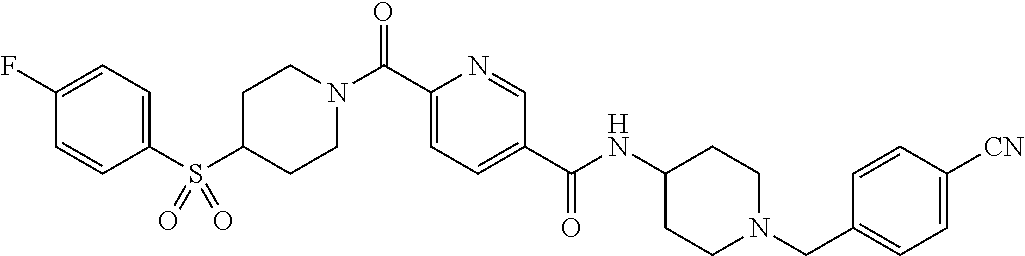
C1CN(C(C2=CC=C(C(=O)NC3CCN(CC4=CC=C([CN])C=C4)CC3)C=N2)=O)CCC1S(C1=CC=C(F)C=C1)(=O)=O
